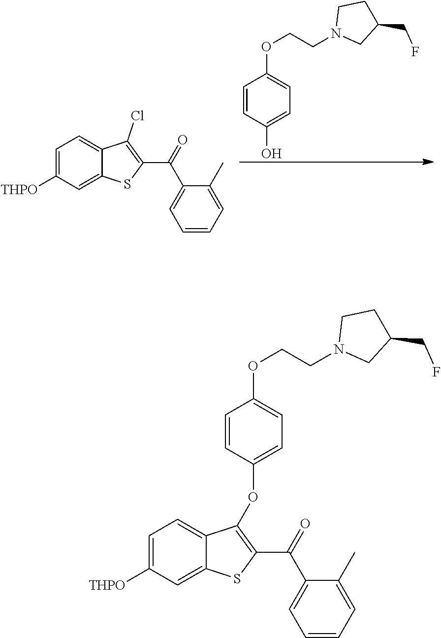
C1=C([THPO])C=C2C(=C1)C(Cl)=C(C(=O)C1=CC=CC=C1C)S2.C1(OCCN2CC(CF)CC2)=CC=C(O)C=C1.C(OC1=CC=C(OC2=C(C(=O)C3=CC=CC=C3C)SC3=CC([THPO])=CC=C32)C=C1)CN1CC(CF)CC1
